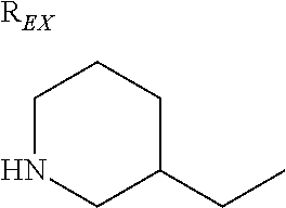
[REX].C1NCC(CC)CC1
